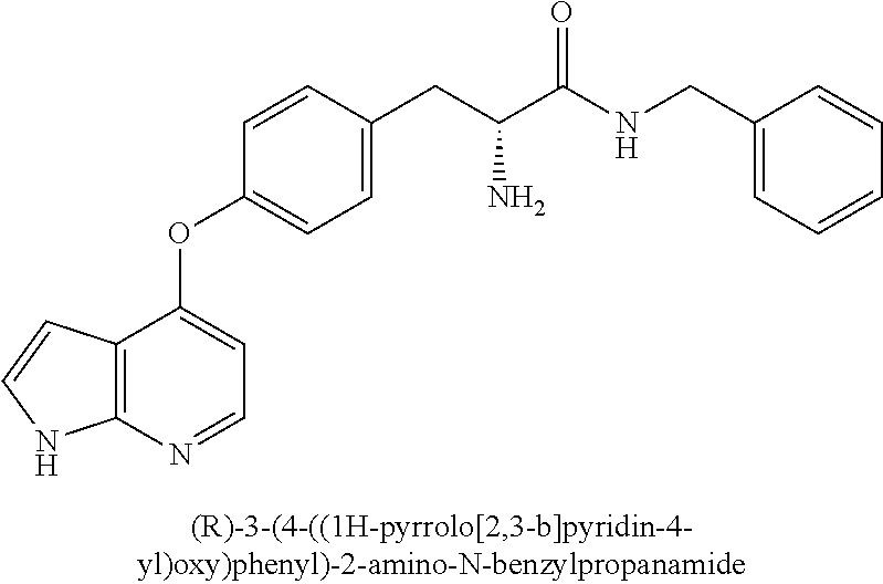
C1=CC(CC(C(NCC2=CC=CC=C2)=O)N)=CC=C1OC1=CC=NC2=C1C=CN2
